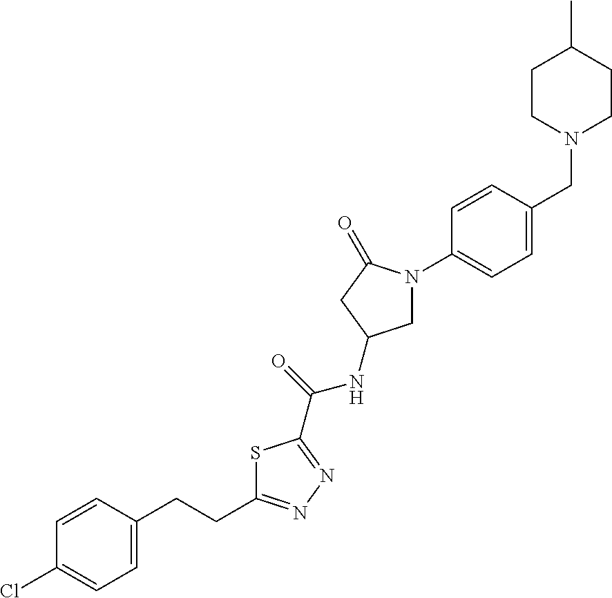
C(C1=NN=C(C(NC2CN(C3=CC=C(CN4CCC(C)CC4)C=C3)C(=O)C2)=O)S1)CC1=CC=C(Cl)C=C1
